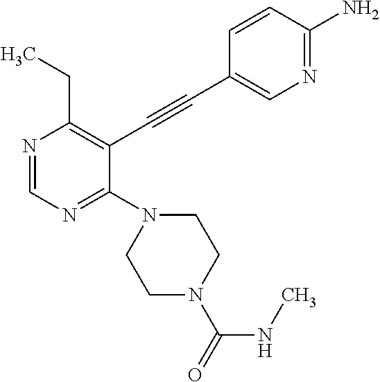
N1=CN=C(N2CCN(C(=O)NC)CC2)C(C#CC2=CN=C(N)C=C2)=C1CC
